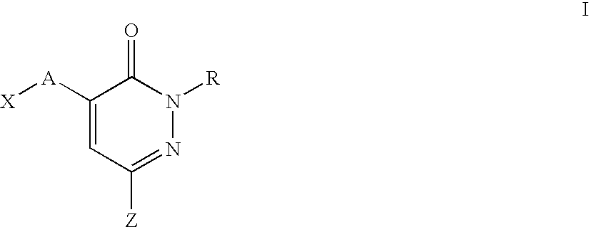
C1([A][X])=CC([Z])=NN([R])C1=O
